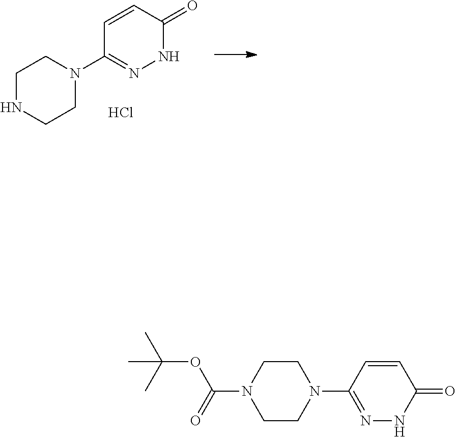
C1NCCN(C2=NNC(=O)C=C2)C1.Cl.C1=CC(N2CCN(C(=O)OC(C)(C)C)CC2)=NNC1=O
